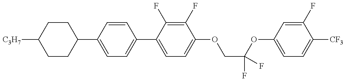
C1(C2=CC=C(C3=CC=C(OCC(OC4=CC=C([CF3])C(F)=C4)(F)F)C(F)=C3F)C=C2)CCC([C3H7])CC1
